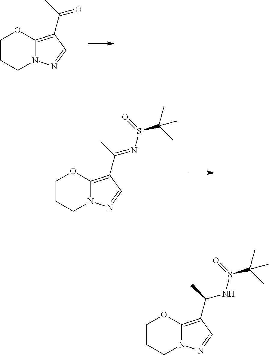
C12=C(C(=O)C)C=NN1CCCO2.C12=C(C(=NS(=O)C(C)(C)C)C)C=NN1CCCO2.C12=C(C(NS(=O)C(C)(C)C)C)C=NN1CCCO2
